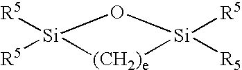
[R5][Si]1([R5])O[Si]([R5])([R5])[(CH2)e]1
